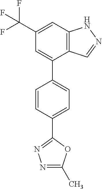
C12=C(C=C(C(F)(F)F)C=C1C1=CC=C(C3=NN=C(C)O3)C=C1)NN=C2
